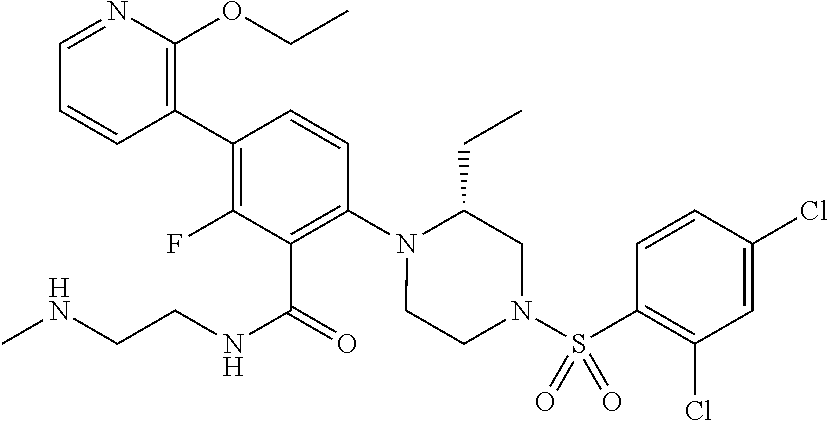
C1(C2=C(F)C(C(NCCNC)=O)=C(N3C(CC)CN(S(C4=C(Cl)C=C(Cl)C=C4)(=O)=O)CC3)C=C2)=C(OCC)N=CC=C1
